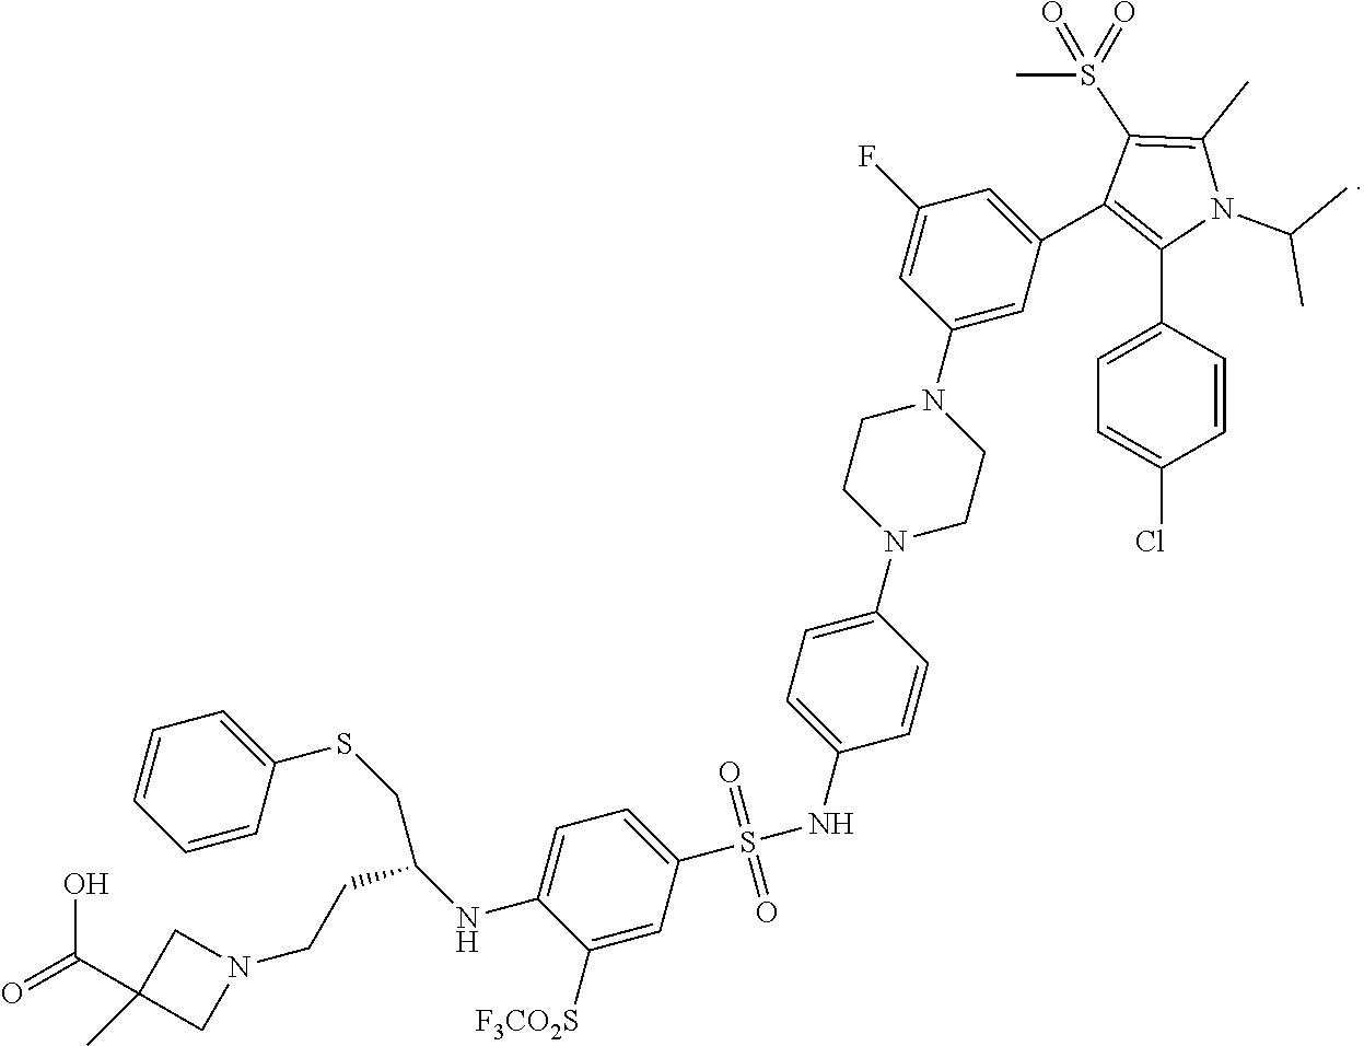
N1(CCC(NC2=CC=C(S(=O)(=O)NC3=CC=C(N4CCN(C5=CC(C6=C(C7=CC=C(Cl)C=C7)N(C(C)C)C(C)=C6S(C)(=O)=O)=CC(F)=C5)CC4)C=C3)C=C2[F3CO2S])CSC2=CC=CC=C2)CC(C)(C(O)=O)C1
